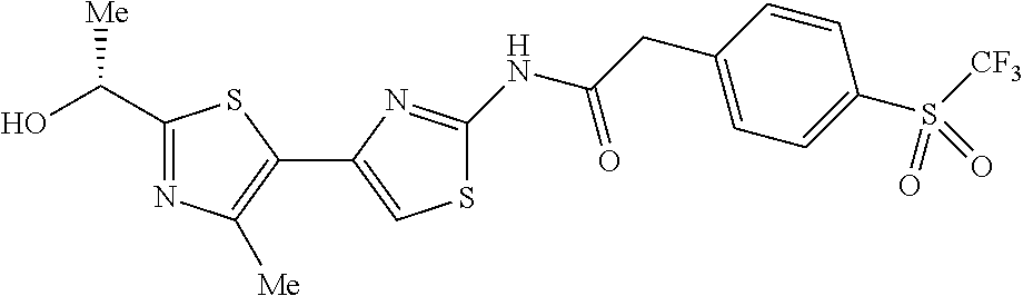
C1(C(O)[Me])=NC([Me])=C(C2=CSC(NC(CC3=CC=C(S([CF3])(=O)=O)C=C3)=O)=N2)S1
